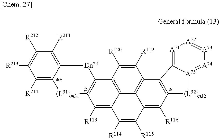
C12=C([R116])C3=C(C4=C1C1=C(C([R120])=C4[R119])C4=C(C([R113])=C1C([R114])=C2[R115])[(L31)m31]C1=C([R214])C([R213])=C([R212])C([R211])=C1[Dn2A]4)C1=[A71][A72]=[A73][A74]=[A75]1[(L32)n32]3
